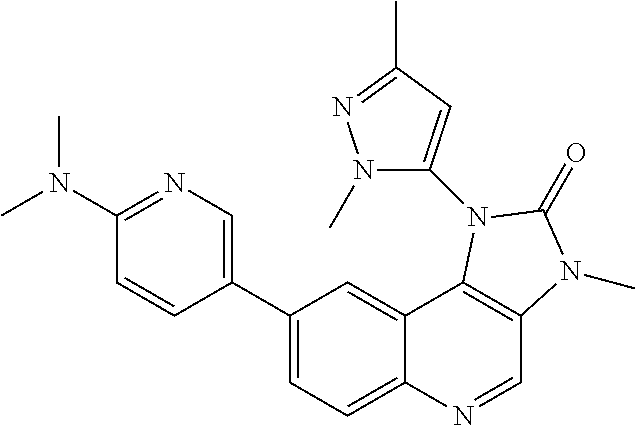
C1(C2=CN=C(N(C)C)C=C2)=CC=C2C(=C1)C1=C(C=N2)N(C)C(=O)N1C1=CC(C)=NN1C
